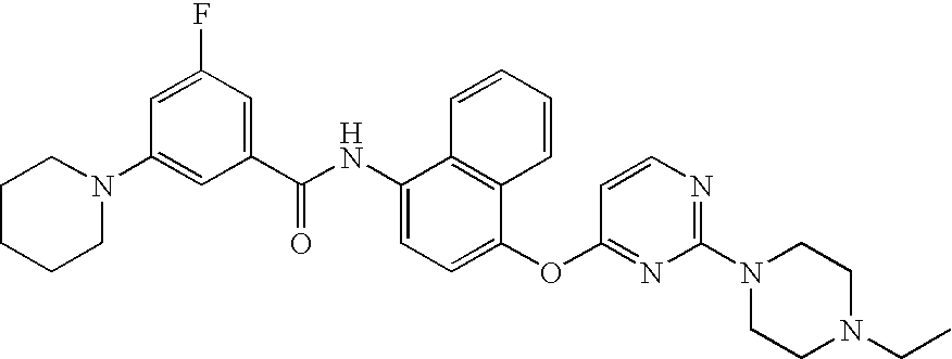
N1(C2=CC(C(NC3=CC=C(OC4=NC(N5CCN(CC)CC5)=NC=C4)C4=C3C=CC=C4)=O)=CC(F)=C2)CCCCC1
